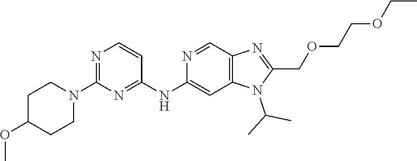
N1=C(N2CCC(OC)CC2)N=C(NC2=CC3=C(C=N2)N=C(COCCOCC)N3C(C)C)C=C1
